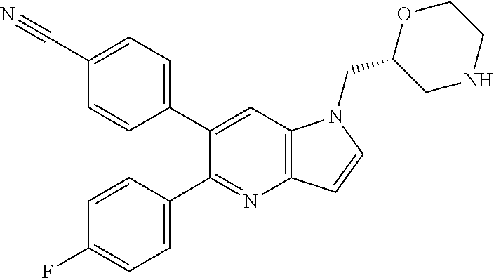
C1(C2=CC=C(C#N)C=C2)=CC2=C(N=C1C1=CC=C(F)C=C1)C=CN2CC1CNCCO1
